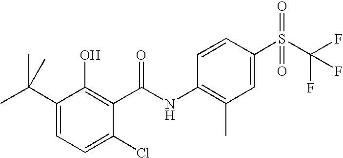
C1=CC(S(C(F)(F)F)(=O)=O)=CC(C)=C1NC(C1=C(O)C(C(C)(C)C)=CC=C1Cl)=O
